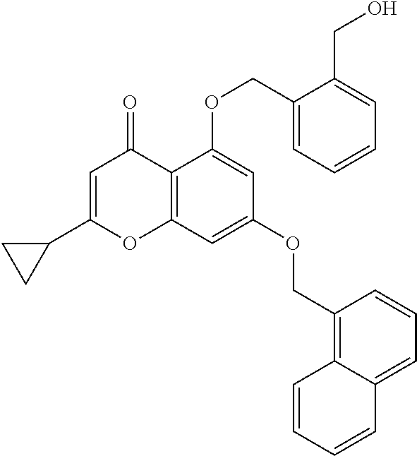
C12=C(C=C(OCC3=C4C(=CC=C3)C=CC=C4)C=C1OCC1=CC=CC=C1CO)OC(C1CC1)=CC2=O
